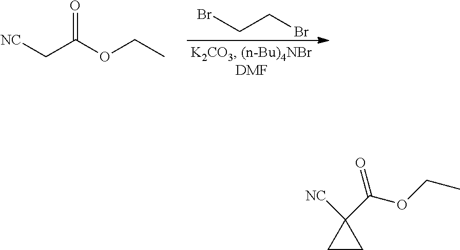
[NC]CC(OCC)=O.BrCCBr.C1CC1([NC])C(OCC)=O
